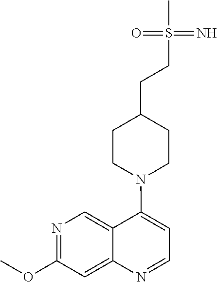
N1=C(OC)C=C2C(=C1)C(N1CCC(CCS(C)(=N)=O)CC1)=CC=N2
